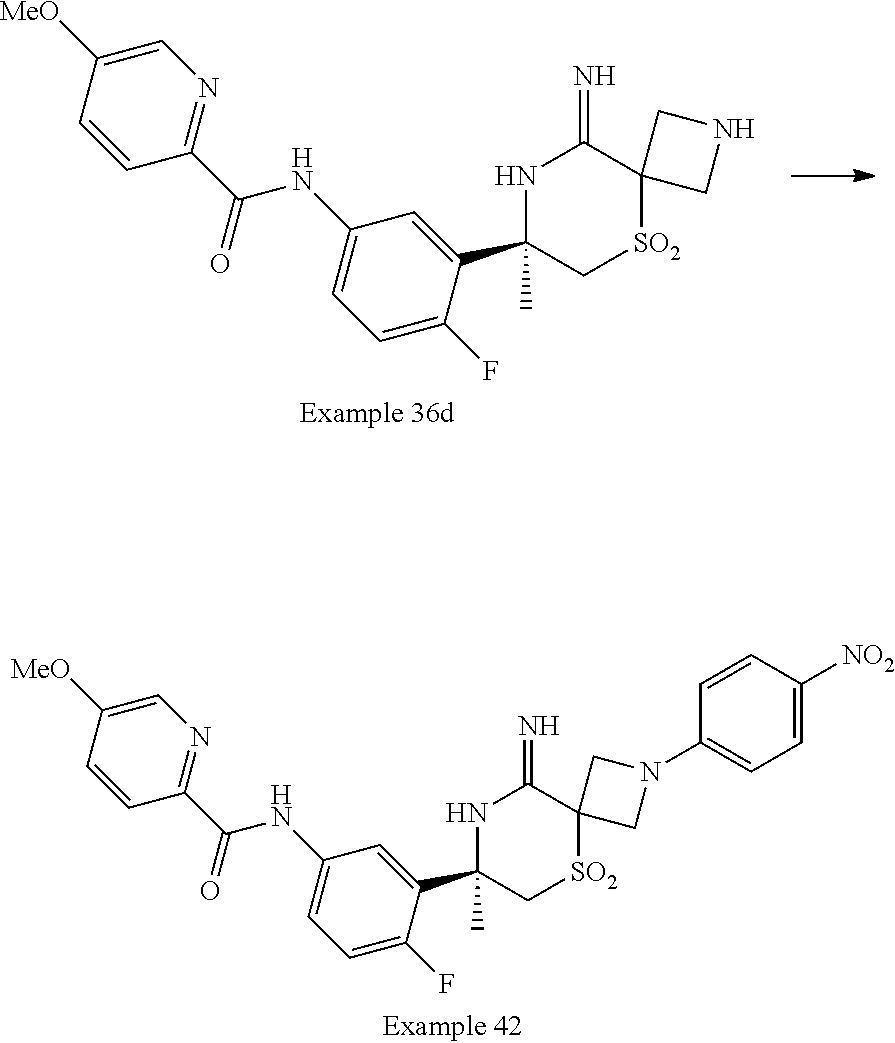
C1=CC(C(NC2=CC=C(F)C(C3(C)C[SO2]C4(C(=N)N3)CNC4)=C2)=O)=NC=C1[MeO].C1=CC(C(NC2=CC=C(F)C(C3(C)C[SO2]C4(C(=N)N3)CN(C3=CC=C([NO2])C=C3)C4)=C2)=O)=NC=C1[MeO]
